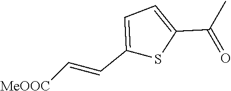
C1(C=C[MeOOC])=CC=C(C(C)=O)S1
